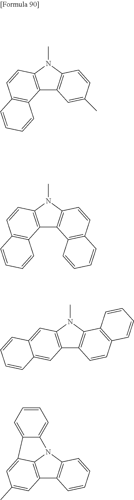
C12=C(N(C)C3=C1C=C(C)C=C3)C=CC1=C2C=CC=C1.C12=C(N(C)C3=C1C1=C(C=C3)C=CC=C1)C=CC1=C2C=CC=C1.C12=C(N(C)C3=C1C=CC1=C3C=CC=C1)C=C1C(=C2)C=CC=C1.C12=C3N(C4=C1C=CC=C4)C1=CC=CC=C1C3=CC(C)=C2
